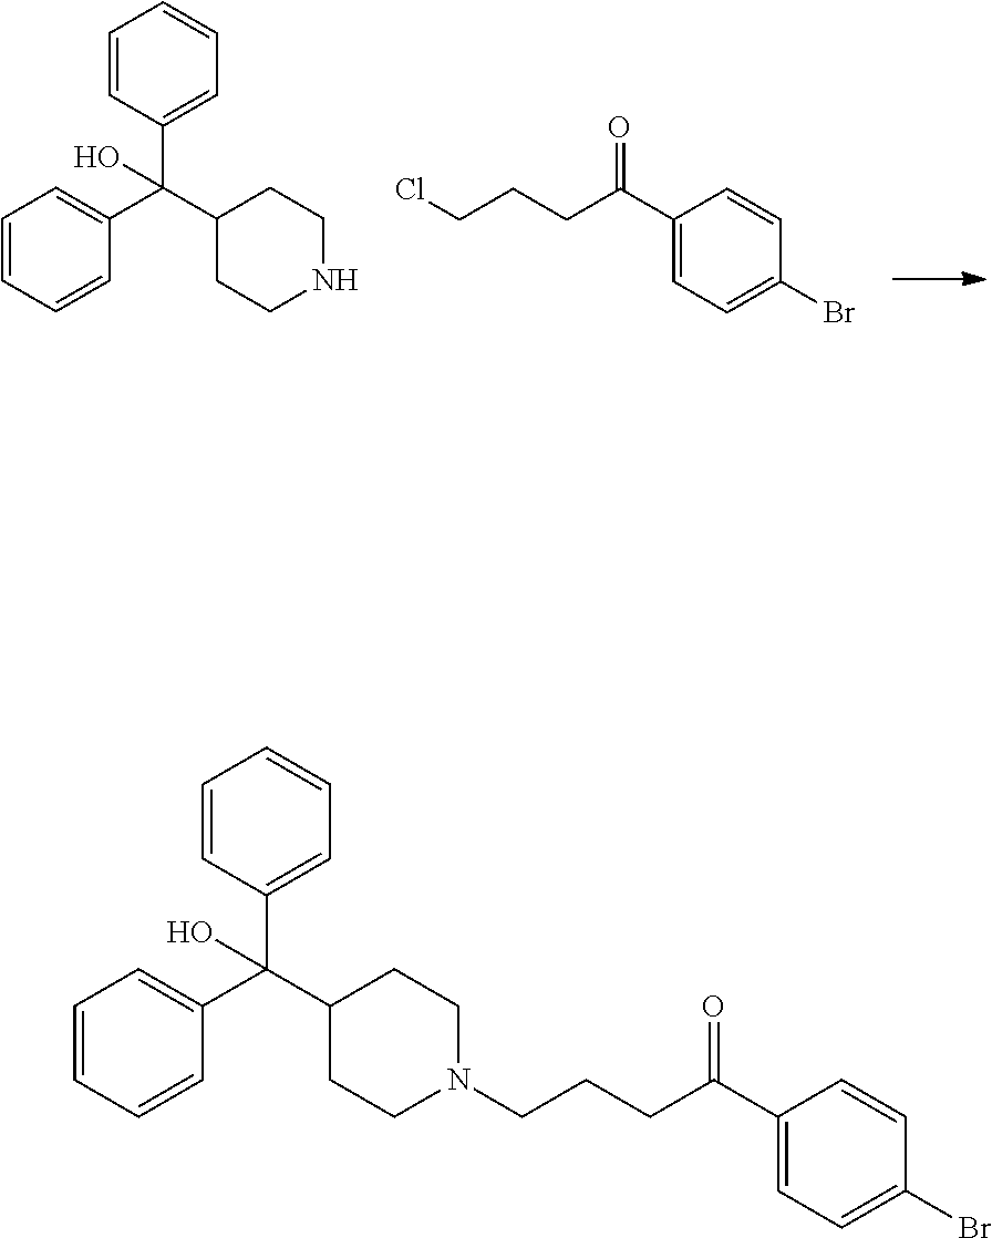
C1=CC(C(C2CCNCC2)(C2=CC=CC=C2)O)=CC=C1.ClCCCC(C1=CC=C(Br)C=C1)=O.C1=CC(C(C2CCN(CCCC(C3=CC=C(Br)C=C3)=O)CC2)(C2=CC=CC=C2)O)=CC=C1
